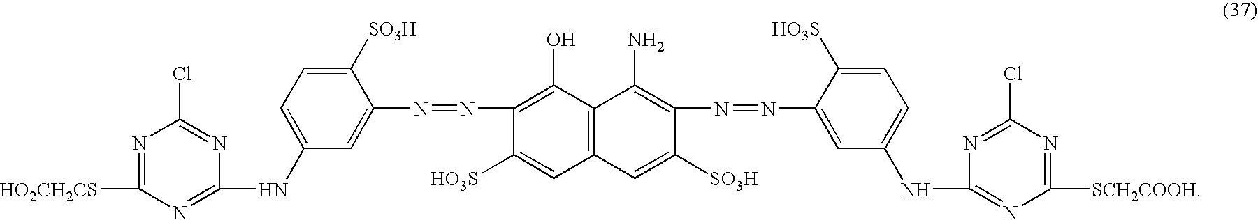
C1([SO3H])=CC=C(NC2=NC([HO2CH2CS])=NC(Cl)=N2)C=C1N=NC1=C(O)C2=C(C=C1[HO3S])C=C([SO3H])C(N=NC1=CC(NC3=NC([SCH2COOH])=NC(Cl)=N3)=CC=C1[HO3S])=C2N
